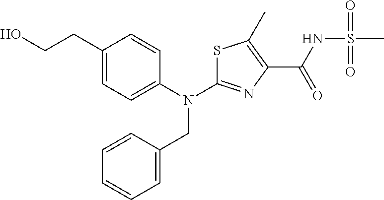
N(C1=NC(C(=O)NS(C)(=O)=O)=C(C)S1)(CC1=CC=CC=C1)C1=CC=C(CCO)C=C1
